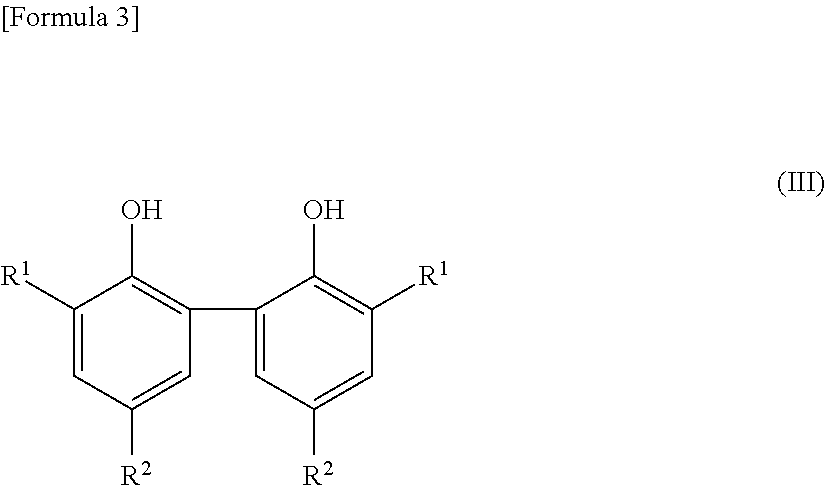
C1([R1])=CC([R2])=CC(C2=CC([R2])=CC([R1])=C2O)=C1O
